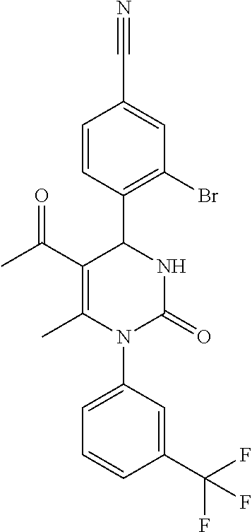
C1(C(C)=O)=C(C)N(C2=CC=CC(C(F)(F)F)=C2)C(=O)NC1C1=C(Br)C=C(C#N)C=C1
